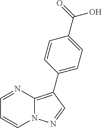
C1=NC2=C(C3=CC=C(C(=O)O)C=C3)C=NN2C=C1
